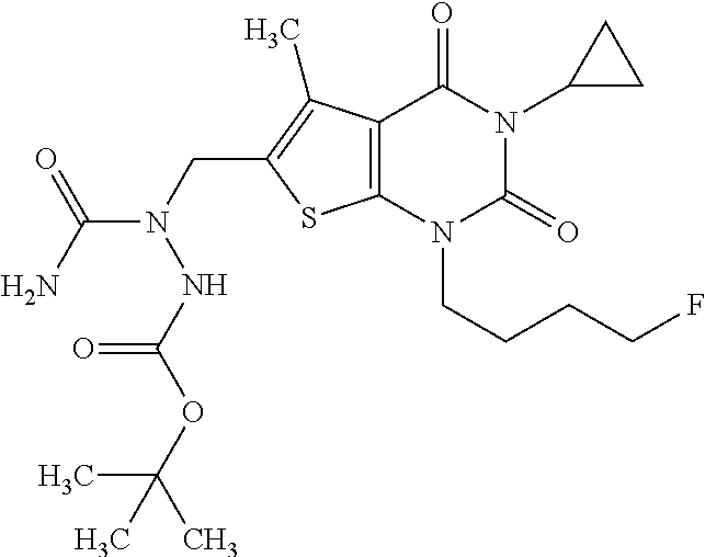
C12=C(N(CCCCF)C(=O)N(C3CC3)C1=O)SC(CN(C(N)=O)NC(OC(C)(C)C)=O)=C2C
